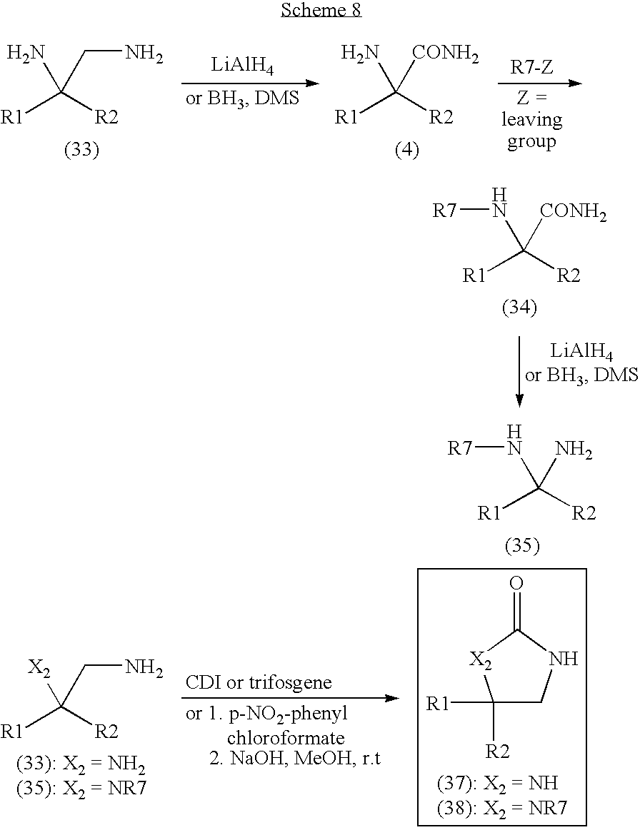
[LiAlH4].[R1]C([R2])(N)CN.[R1]C([R2])(N)[CONH2].[R1]C([R2])(N[R7])[CONH2].[R1]C([R2])(N[R7])N.C1([R2])([R1])CNC(=O)[X2]1.[R1]C([R2])([X2])CN
